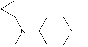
N1(C(C)C)CCC(N(C)C2CC2)CC1
